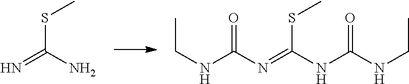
S(C(N)=N)C.CCNC(N=C(NC(NCC)=O)SC)=O
